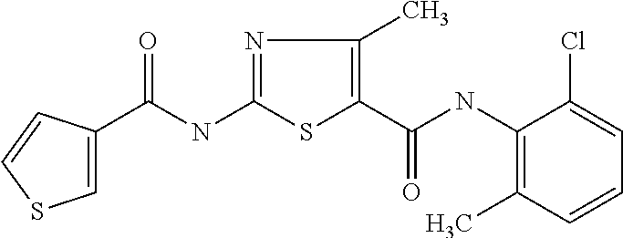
C(NC1=NC(C)=C(C(=O)NC2=C(C)C=CC=C2Cl)S1)(C1=CSC=C1)=O
